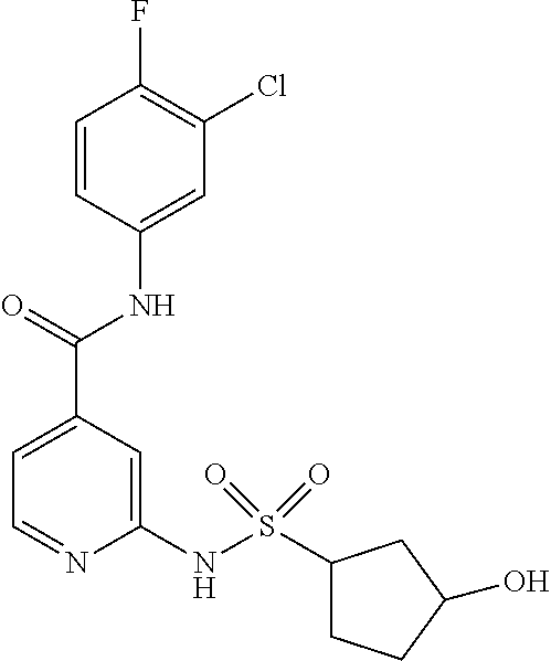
C1=C(C(=O)NC2=CC(Cl)=C(F)C=C2)C=C(NS(C2CCC(O)C2)(=O)=O)N=C1
